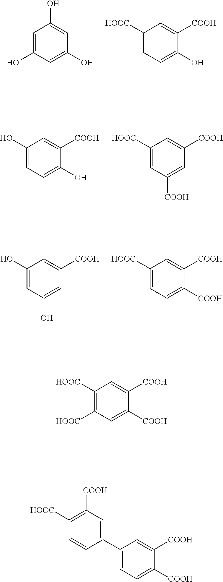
C1=C(O)C=C(O)C=C1O.C1([HOOC])=CC=C(O)C([COOH])=C1.C1(O)=CC=C(O)C([COOH])=C1.C1([HOOC])=CC([COOH])=CC([COOH])=C1.C1(O)=CC(O)=CC([COOH])=C1.C1([HOOC])=CC=C([COOH])C([COOH])=C1.C1([HOOC])=C([HOOC])C=C([COOH])C([COOH])=C1.C1([HOOC])=C([COOH])C=C(C2=CC=C([COOH])C([COOH])=C2)C=C1
